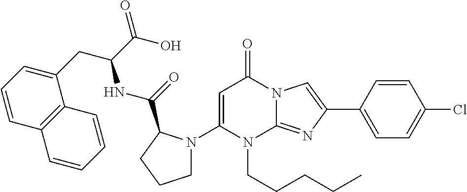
C1=C(N2CCCC2C(NC(CC2=CC=CC3=C2C=CC=C3)C(O)=O)=O)N(CCCCC)C2=NC(C3=CC=C(Cl)C=C3)=CN2C1=O
